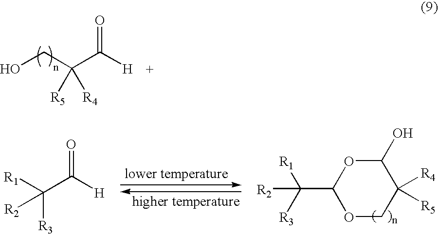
OCC(C([H])=O)([R5])[R4].[R3]C([R1])([R2])C([H])=O.C1(C([R3])([R1])[R2])OCC([R4])([R5])C(O)O1
